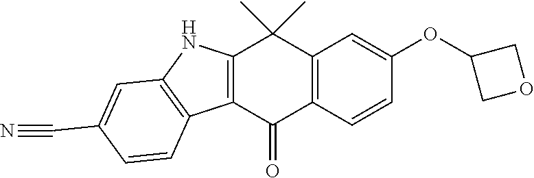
C12=C(C=CC(OC3COC3)=C1)C(=O)C1=C(C2(C)C)NC2=C1C=CC(C#N)=C2
